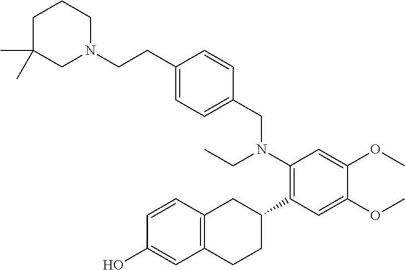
C12=C(C=CC(O)=C1)CC(C1=C(N(CC)CC3=CC=C(CCN4CCCC(C)(C)C4)C=C3)C=C(OC)C(OC)=C1)CC2
